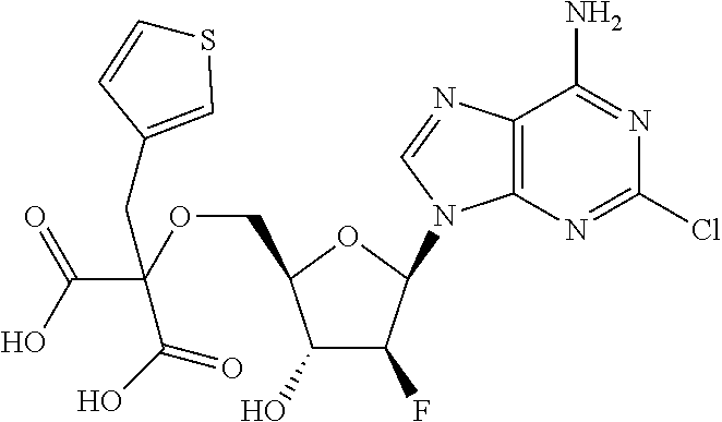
C12=C(N=CN1C1C(F)C(O)C(COC(C(O)=O)(CC3=CSC=C3)C(O)=O)O1)C(N)=NC(Cl)=N2
